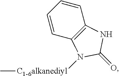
C1=CC=CC2=C1NC(=O)N2[C1-6alkanediyl]C
